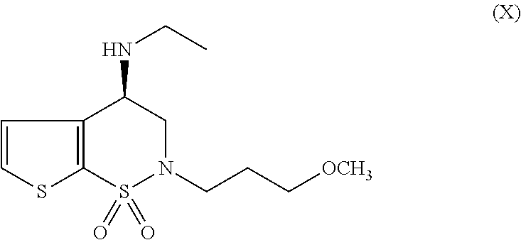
C12=C(S(=O)(=O)N(CCC[OCH3])CC1NCC)SC=C2
